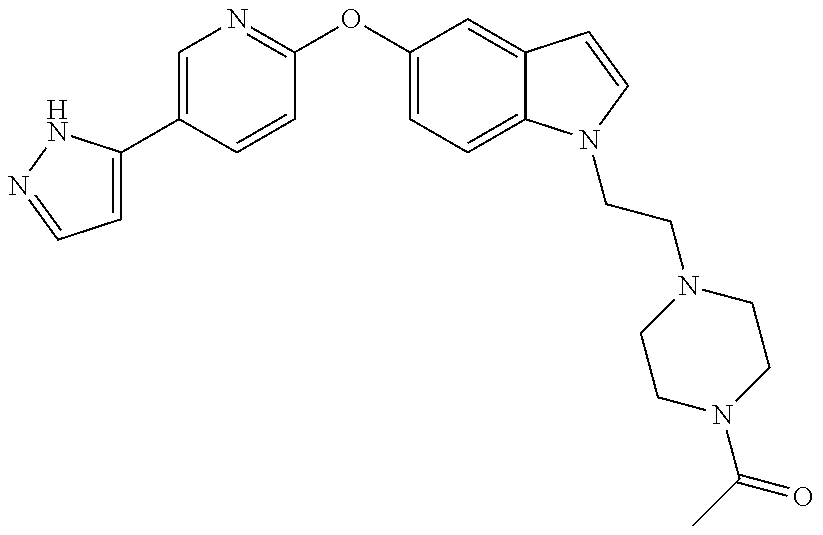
C1=C(C2=CN=C(OC3=CC=C4C(=C3)C=CN4CCN3CCN(C(C)=O)CC3)C=C2)NN=C1
